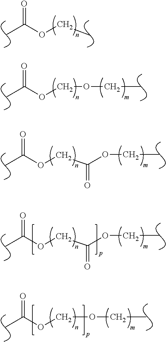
CC(OCC(OCC)=O)=O.CC(OCOCC)=O.CC(OCC)=O.CC(OCOCC)=O.CC(OCC(OCC)=O)=O
